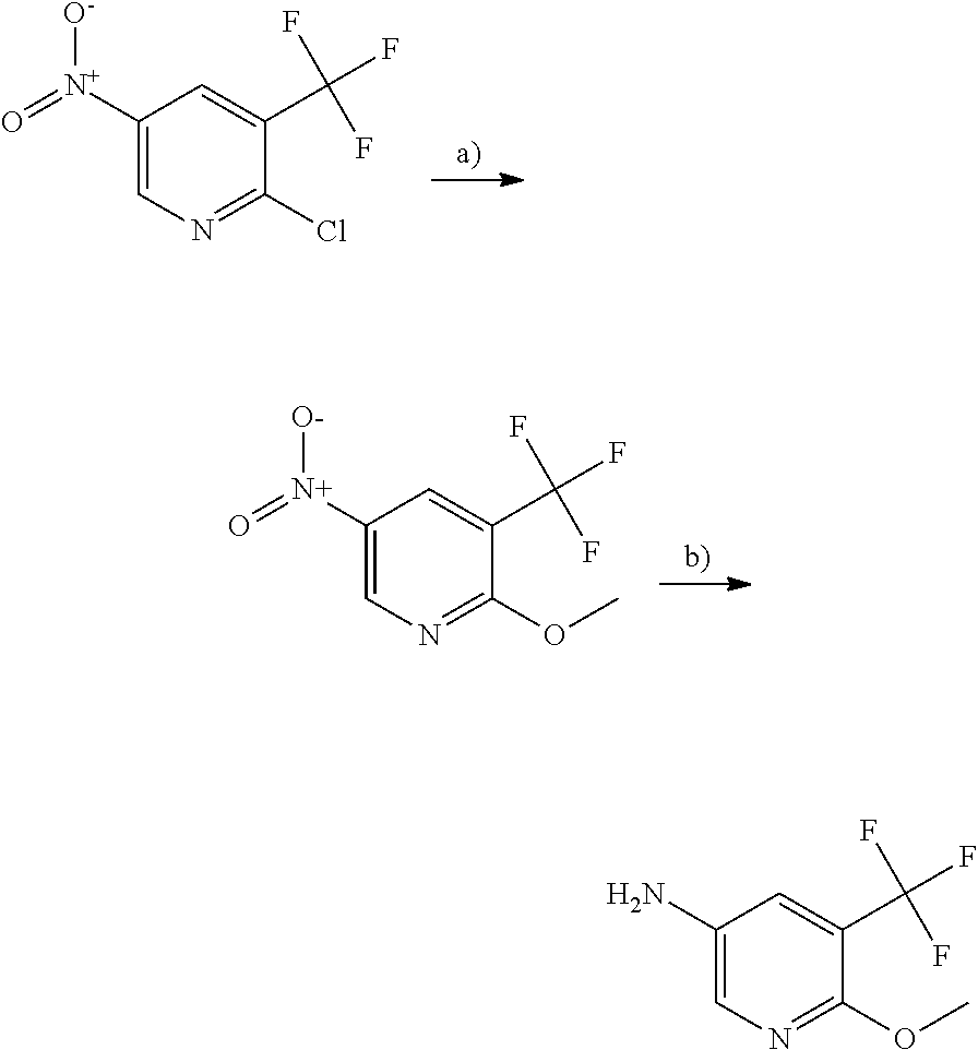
C1([N+](=O)[O-])=CN=C(Cl)C(C(F)(F)F)=C1.C1([N+](=O)[O-])=CN=C(OC)C(C(F)(F)F)=C1.C1(N)=CN=C(OC)C(C(F)(F)F)=C1
